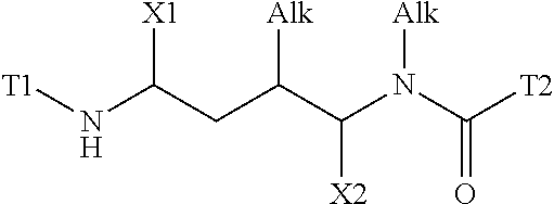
[T1]NC(CC(C(N(C([T2])=O)[Alk])[X2])[Alk])[X1]
